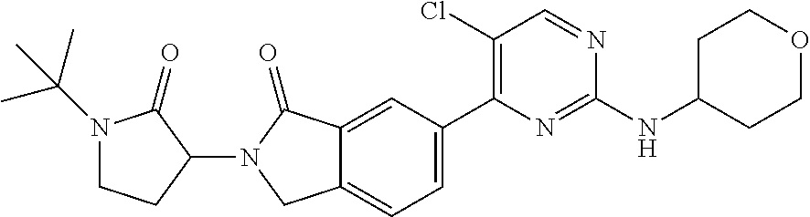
C1(Cl)=C(C2=CC=C3C(=C2)C(=O)N(C2CCN(C(C)(C)C)C2=O)C3)N=C(NC2CCOCC2)N=C1
